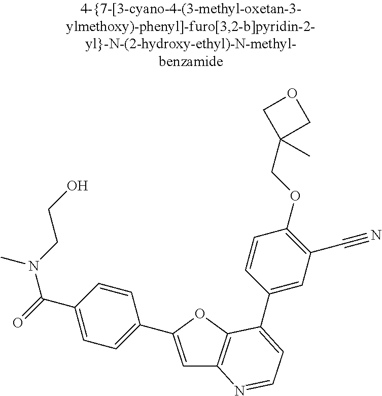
C1=C(C2=CC=C(C(=O)N(CCO)C)C=C2)OC2=C1N=CC=C2C1=CC(C#N)=C(OCC2(C)COC2)C=C1
